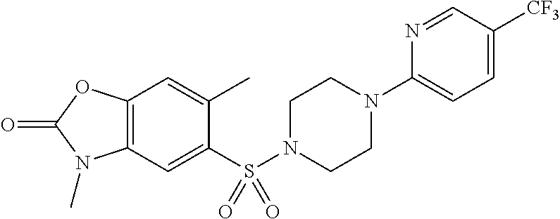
C1(C)=CC2=C(C=C1S(N1CCN(C3=CC=C([CF3])C=N3)CC1)(=O)=O)N(C)C(=O)O2
